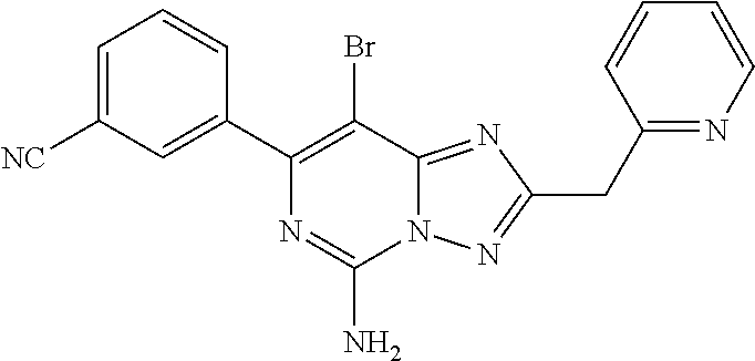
C1=C([NC])C=C(C2=C(Br)C3=NC(CC4=NC=CC=C4)=NN3C(N)=N2)C=C1
